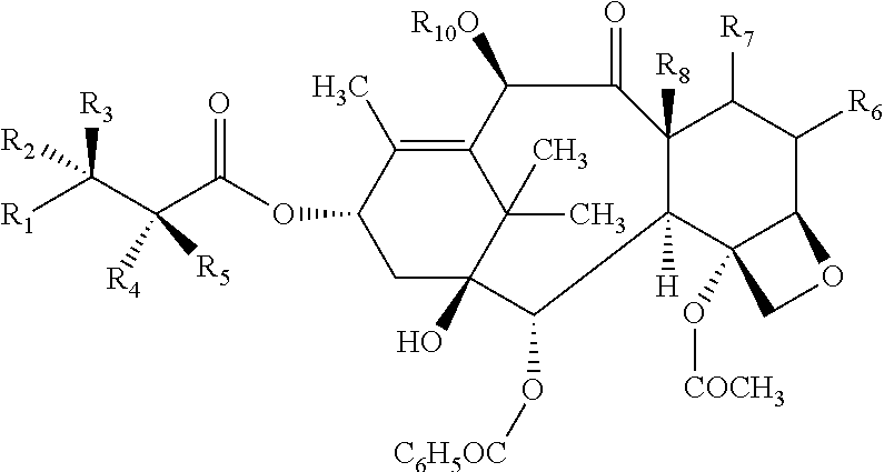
[R3]C([R1])(C(C(=O)OC1CC2(O)C(C)(C)C(=C1C)C([R10O])C(=O)C1([R8])C([R7])C([R6])C3C(O[COCH3])(C1([H])C2O[C6H5OC])CO3)([R5])[R4])[R2]
